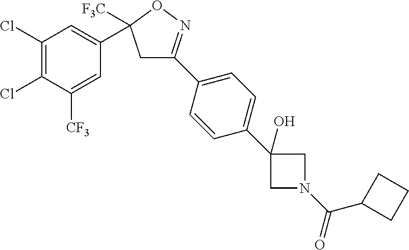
C1(C2([F3C])CC(C3=CC=C(C4(O)CN(C(=O)C5CCC5)C4)C=C3)=NO2)=CC(Cl)=C(Cl)C([CF3])=C1
